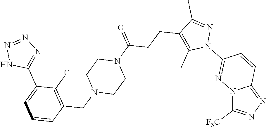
N12C([F3C])=NN=C1C=CC(N1N=C(C)C(CCC(N3CCN(CC4=C(Cl)C(C5=NN=NN5)=CC=C4)CC3)=O)=C1C)=N2
